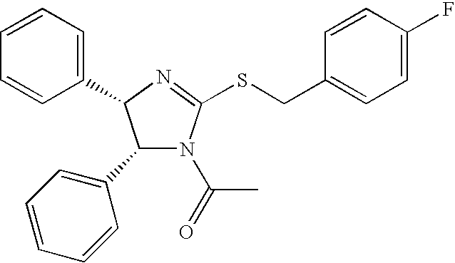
C1(C2=CC=CC=C2)N(C(=O)C)C(SCC2=CC=C(F)C=C2)=NC1C1=CC=CC=C1
